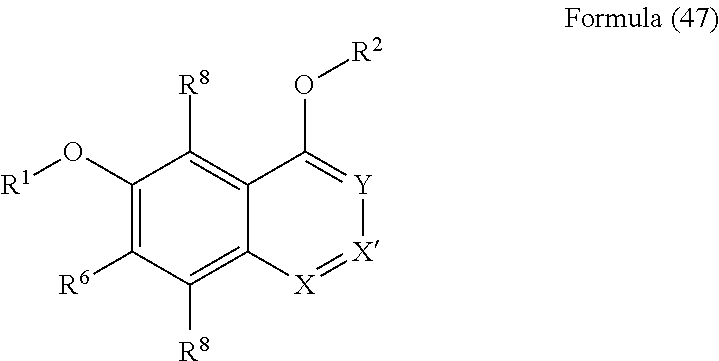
C1(O[R1])=C([R6])C([R8])=C2C(=C1[R8])C(O[R2])=[Y][X]=[X]2
